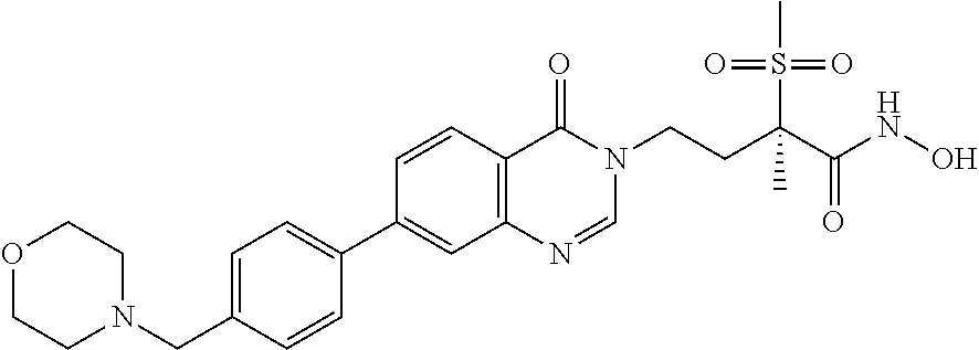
C1=C(CN2CCOCC2)C=CC(C2=CC3=C(C=C2)C(=O)N(CCC(C(NO)=O)(S(=O)(C)=O)C)C=N3)=C1
